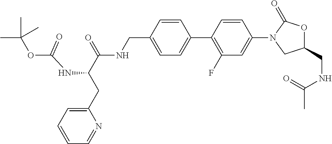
C(C1=CC=C(C2=C(F)C=C(N3CC(CNC(C)=O)OC3=O)C=C2)C=C1)NC(C(CC1=CC=CC=N1)NC(OC(C)(C)C)=O)=O
